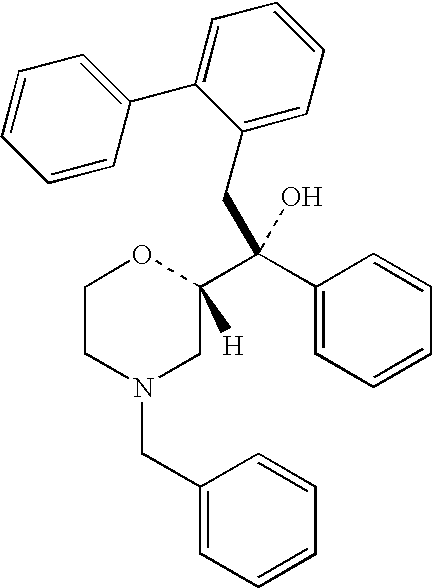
C1CN(CC2=CC=CC=C2)CC(C(C2=CC=CC=C2)(O)CC2=CC=CC=C2C2=CC=CC=C2)([H])O1
